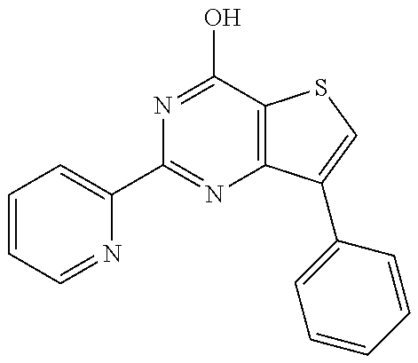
C1=CC=NC(C2=NC3=C(C(O)=N2)SC=C3C2=CC=CC=C2)=C1
